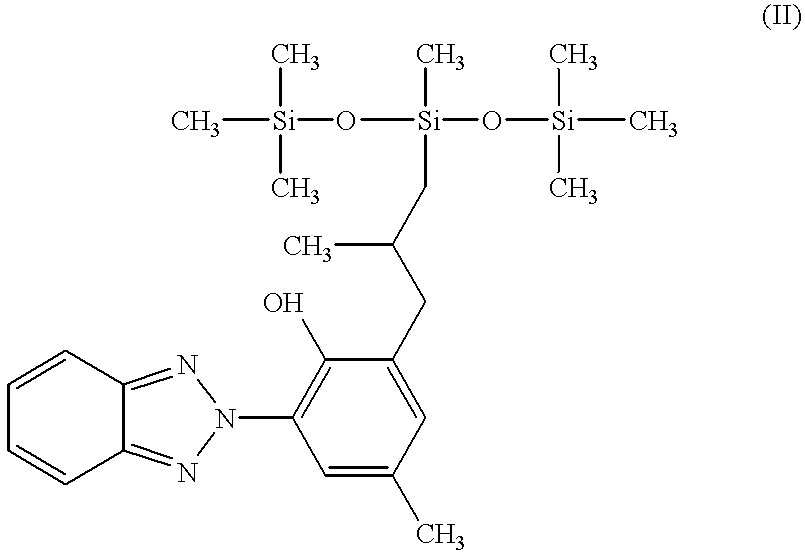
C1=CC2=NN(C3=C(O)C(CC(C)C[Si](O[Si](C)(C)C)(O[Si](C)(C)C)C)=CC(C)=C3)N=C2C=C1
